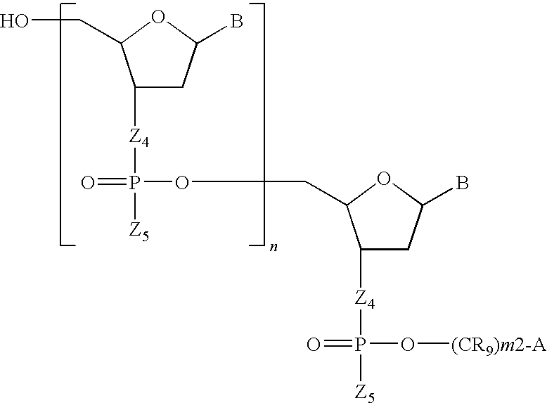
C1([Z4]P([Z5])(=O)OCC2C([Z4]P([Z5])(=O)O[(CR9)m2-A])CC(B)O2)CC(B)OC1CO
